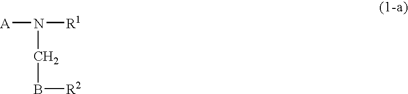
[A]N([R1])CB[R2]
